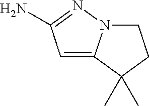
C1=C2N(N=C1N)CCC2(C)C
